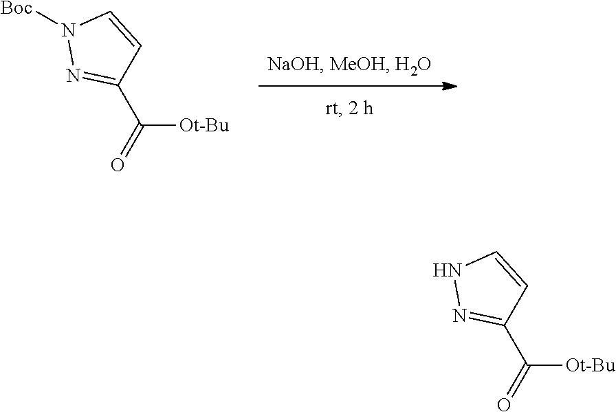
N1([Boc])N=C(C(=O)[Ot-Bu])C=C1.N1N=C(C(=O)[Ot-Bu])C=C1
